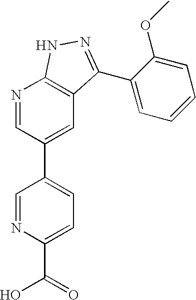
N1=CC(C2=CC=C(C(=O)O)N=C2)=CC2=C1NN=C2C1=CC=CC=C1OC
